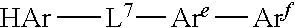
[Ar][L7][Are][Arf]
